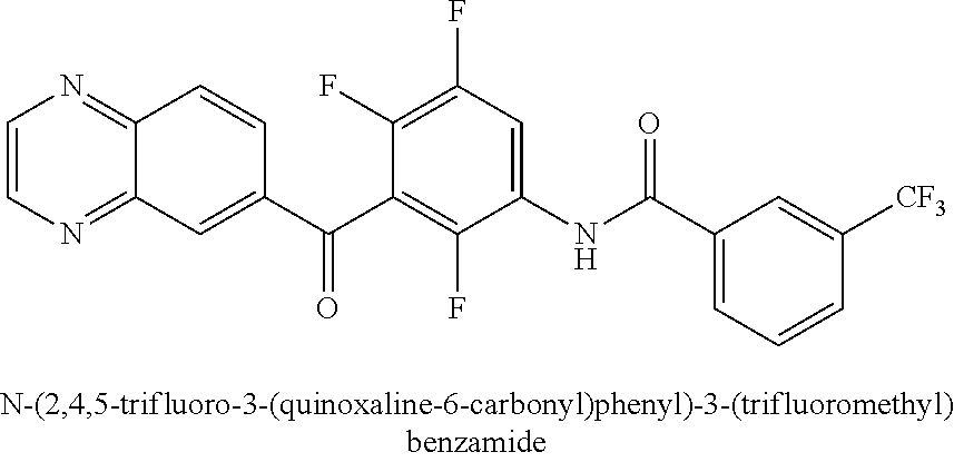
N1=C2C(=NC=C1)C=CC(C(C1=C(F)C(NC(C3=CC=CC([CF3])=C3)=O)=CC(F)=C1F)=O)=C2
